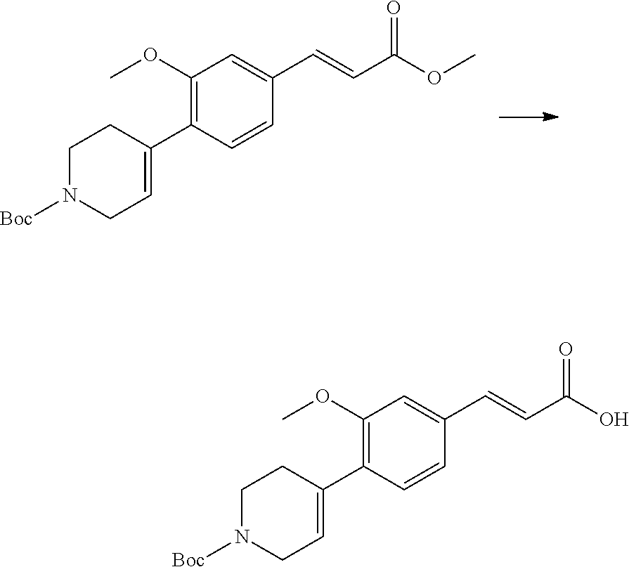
C1(OC)=C(C2=CCN([Boc])CC2)C=CC(C=CC(OC)=O)=C1.C1(OC)=C(C2=CCN([Boc])CC2)C=CC(C=CC(O)=O)=C1
